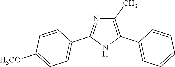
C1(C)=C(C2=CC=CC=C2)NC(C2=CC=C([OCH3])C=C2)=N1
